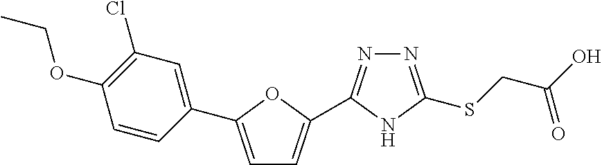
C1=C(C2=CC(Cl)=C(OCC)C=C2)OC(C2=NN=C(SCC(O)=O)N2)=C1
